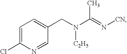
C1=C(Cl)N=CC(CN([C2H5])C(=N[CN])C)=C1
